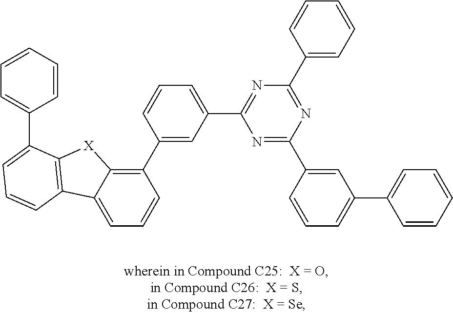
C1=C2C(=C(C3=CC(C4=NC(C5=CC=CC=C5)=NC(C5=CC(C6=CC=CC=C6)=CC=C5)=N4)=CC=C3)C=C1)[X]C1=C2C=CC=C1C1=CC=CC=C1
